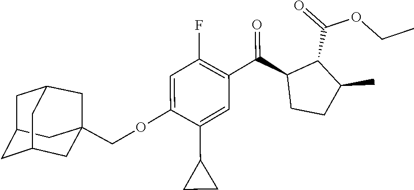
CCOC(=O)C1C(C(C2=C(F)C=C(OCC34CC5CC(C3)CC(C5)C4)C(C3CC3)=C2)=O)CCC1C
